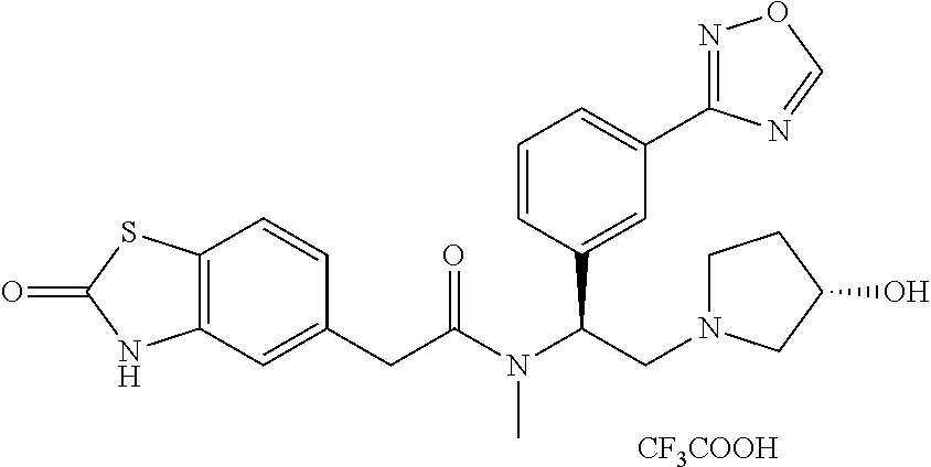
C12=C(C=C(CC(N(C(CN3CCC(O)C3)C3=CC(C4=NOC=N4)=CC=C3)C)=O)C=C1)NC(=O)S2.[CF3COOH]
